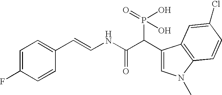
C1=C(F)C=CC(C=CNC(C(C2=CN(C)C3=C2C=C(Cl)C=C3)P(O)(O)=O)=O)=C1
